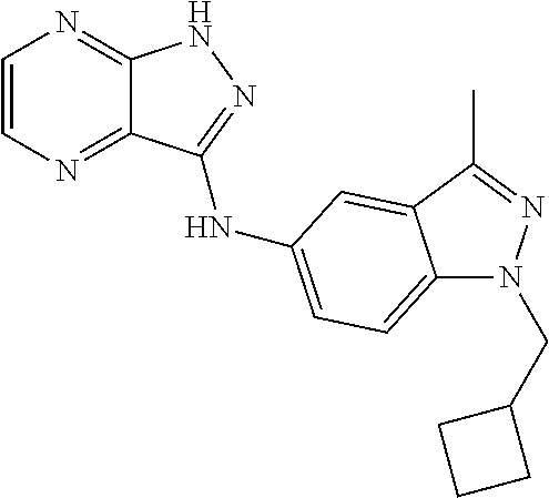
C1=CN=C2C(=N1)NN=C2NC1=CC=C2N(CC3CCC3)N=C(C)C2=C1
